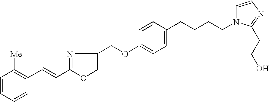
C1=CC=CC(C=CC2=NC(COC3=CC=C(CCCCN4C=CN=C4CCO)C=C3)=CO2)=C1[Me]
